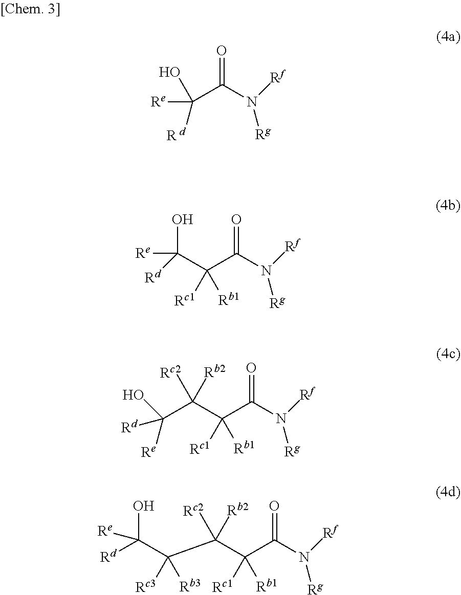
C(C(N([Rg])[Rf])=O)([Re])(O)[R d].C(C(N([Rg])[Rf])=O)(C([Re])(O)[Rd])([Rb1])[Rc1].C(C(N([Rg])[Rf])=O)(C(C([Re])([Rd])O)([Rb2])[Rc2])([Rb1])[Rc1].C(C(N([Rg])[Rf])=O)(C(C(C(O)([Rd])[Re])([Rc3])[Rb3])([Rb2])[Rc2])([Rb1])[Rc1]
